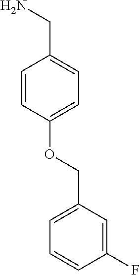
C1=CC(OCC2=CC=CC(F)=C2)=CC=C1CN
